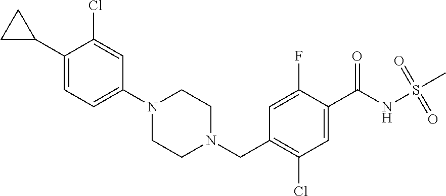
C1(N2CCN(CC3=C(Cl)C=C(C(NS(C)(=O)=O)=O)C(F)=C3)CC2)=CC=C(C2CC2)C(Cl)=C1
